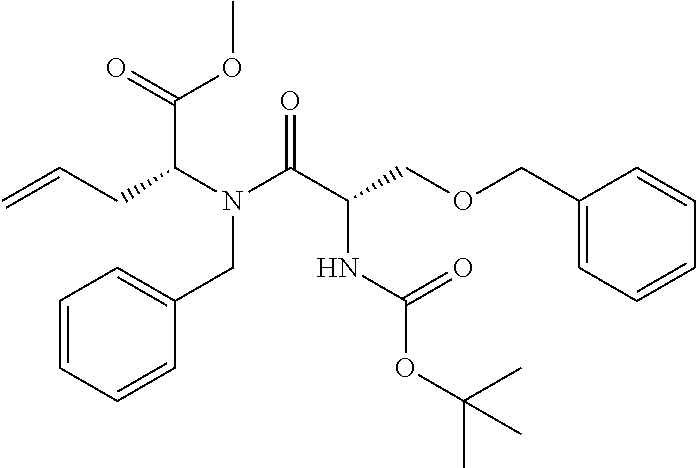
C1=CC=CC(CN(C(C(OC)=O)CC=C)C(=O)C(COCC2=CC=CC=C2)NC(=O)OC(C)(C)C)=C1
